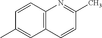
C12=C(C=CC(C)=C1)N=C(C)C=C2
